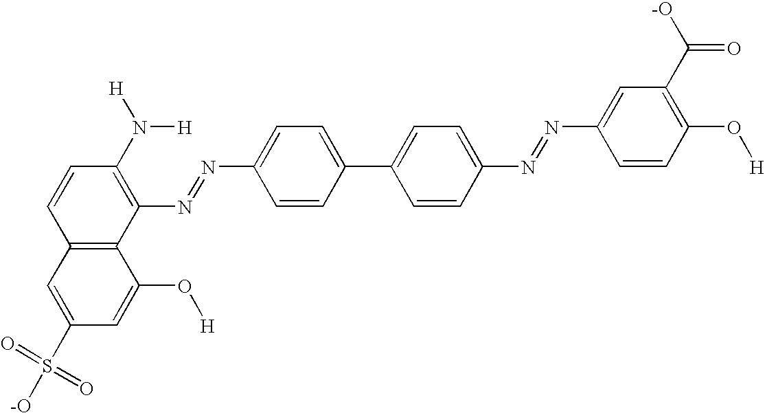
C12=C(C(N=NC3=CC=C(C4=CC=C(N=NC5=CC(C(=O)[-O])=C(O[H])C=C5)C=C4)C=C3)=C(N([H])[H])C=C1)C(O[H])=CC(S([-O])(=O)=O)=C2
